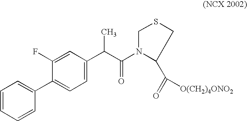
C1=CC=CC(C2=CC=C(C(C(N3C(C(=O)[O(CH2)4ONO2])CSC3)=O)C)C=C2F)=C1
